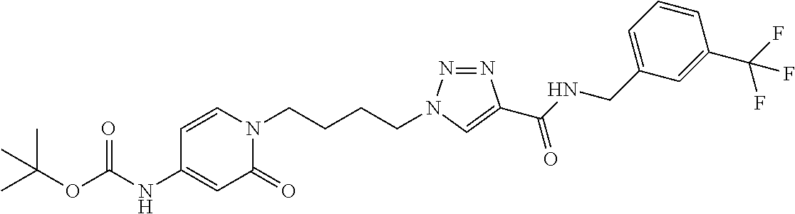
CC(C)(OC(NC1=CC(=O)N(CCCCN2N=NC(C(NCC3=CC=CC(C(F)(F)F)=C3)=O)=C2)C=C1)=O)C
